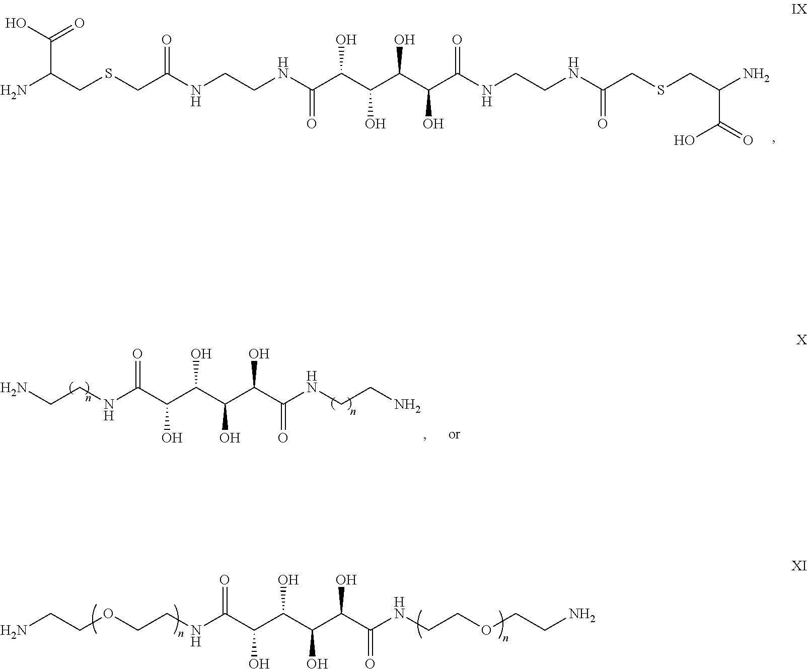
NC(CSCC(NCCNC(C(C(C(C(C(NCCNC(CSCC(N)C(O)=O)=O)=O)O)O)O)O)=O)=O)C(O)=O.NCCOCCNC(C(C(C(C(C(NCCOCCN)=O)O)O)O)O)=O.NCCNC(C(C(C(C(C(NCCN)=O)O)O)O)O)=O
